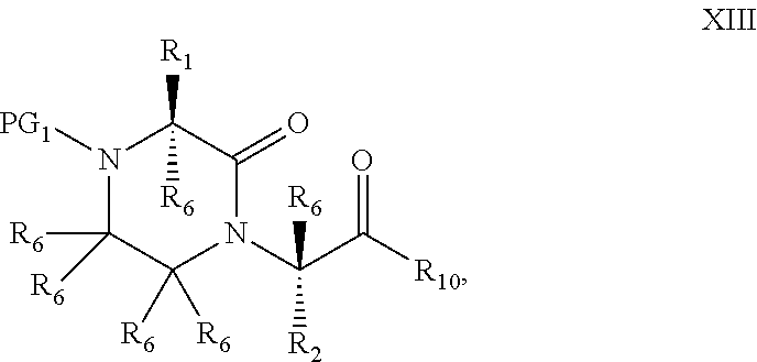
N1([PG1])C([R6])([R6])C([R6])([R6])N(C(C([R10])=O)([R2])[R6])C(=O)C1([R1])[R6]
